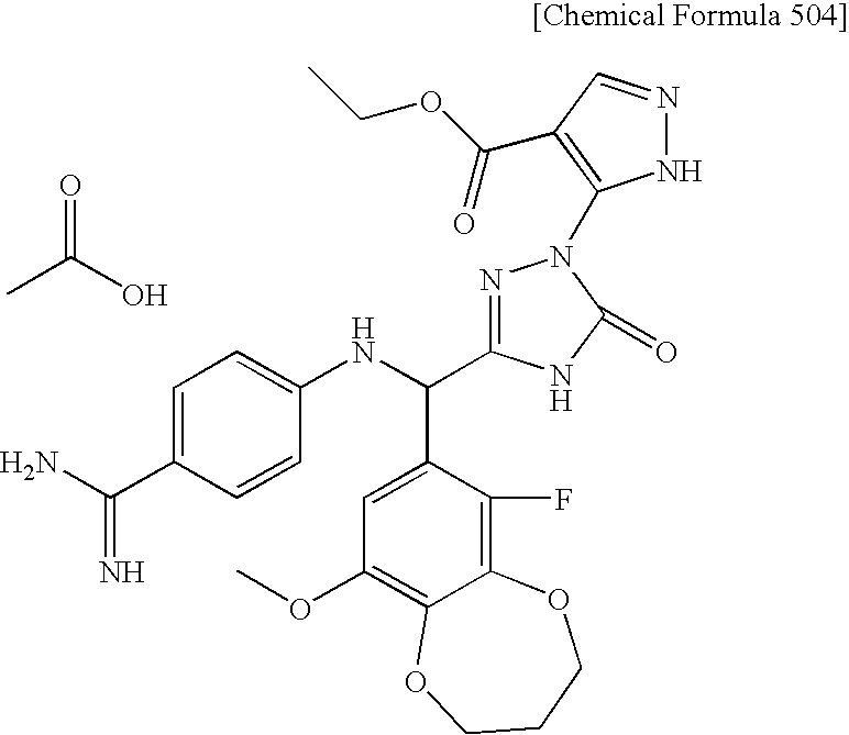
C1=C(C(N)=N)C=CC(NC(C2=NN(C3=C(C(OCC)=O)C=NN3)C(=O)N2)C2=CC(OC)=C3C(=C2F)OCCCO3)=C1.C(C)(O)=O
